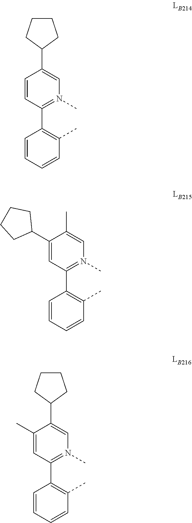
C1=CC(C2=C(C)C=CC=C2)=N(C)C=C1C1CCCC1.C1(C2CCCC2)=CC(C2=C(C)C=CC=C2)=N(C)C=C1C.C1(C)=CC(C2=C(C)C=CC=C2)=N(C)C=C1C1CCCC1
